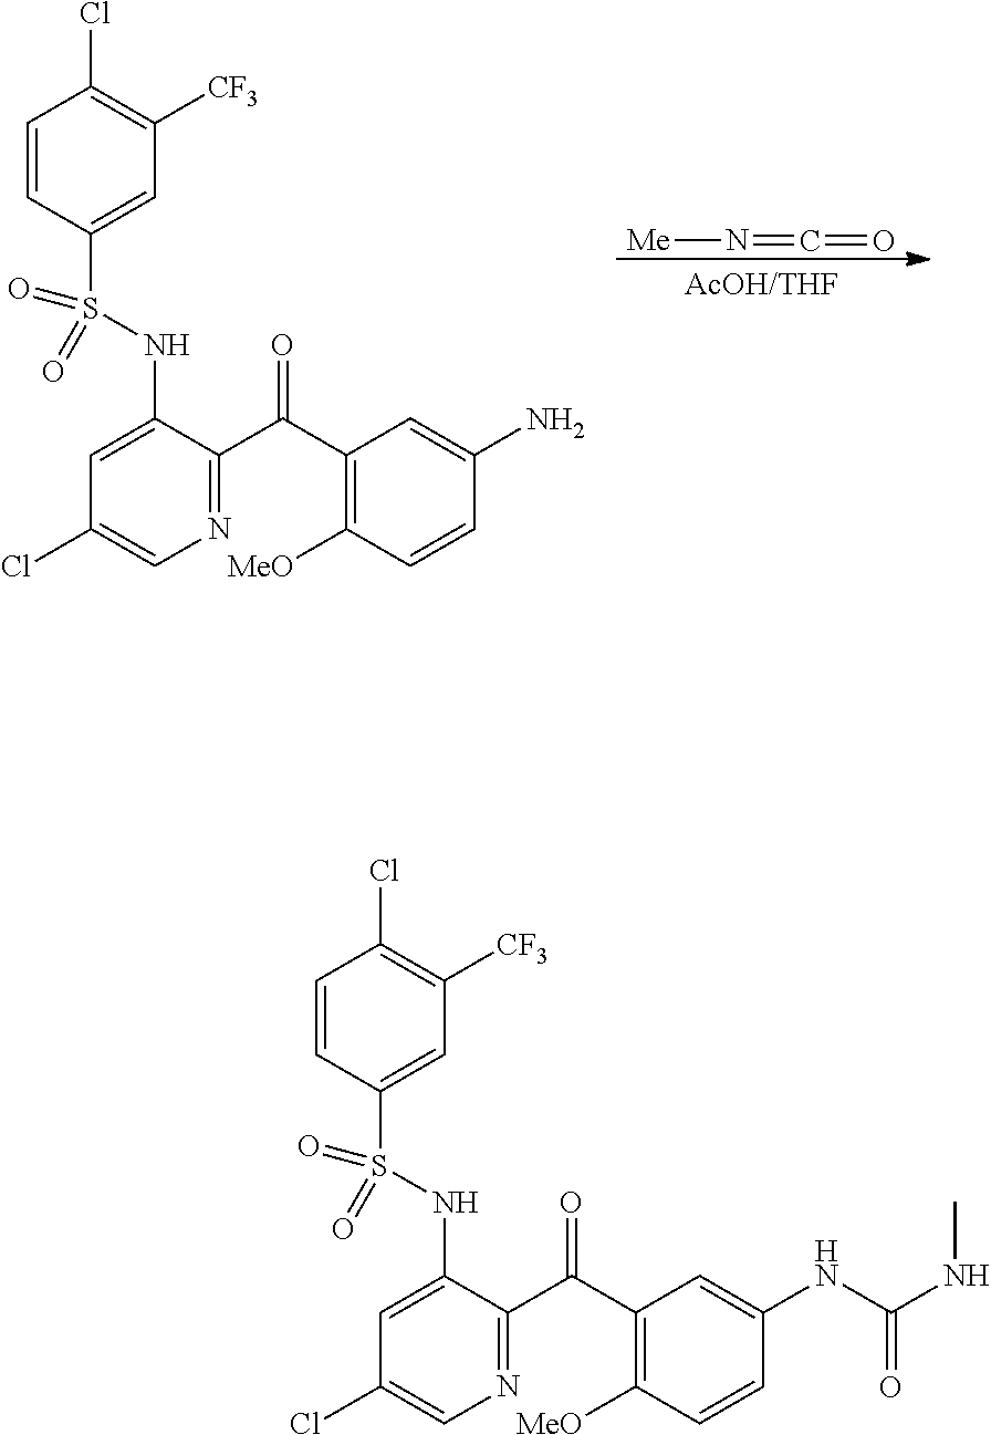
N(=C=O)[Me].C1=CC(S(NC2=CC(Cl)=CN=C2C(C2=C([MeO])C=CC(N)=C2)=O)(=O)=O)=CC([CF3])=C1Cl.C1=CC(S(NC2=CC(Cl)=CN=C2C(C2=C([MeO])C=CC(NC(NC)=O)=C2)=O)(=O)=O)=CC([CF3])=C1Cl
